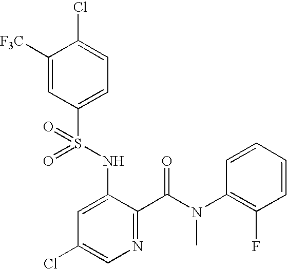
C1([F3C])=CC(S(NC2=CC(Cl)=CN=C2C(=O)N(C2=C(F)C=CC=C2)C)(=O)=O)=CC=C1Cl
